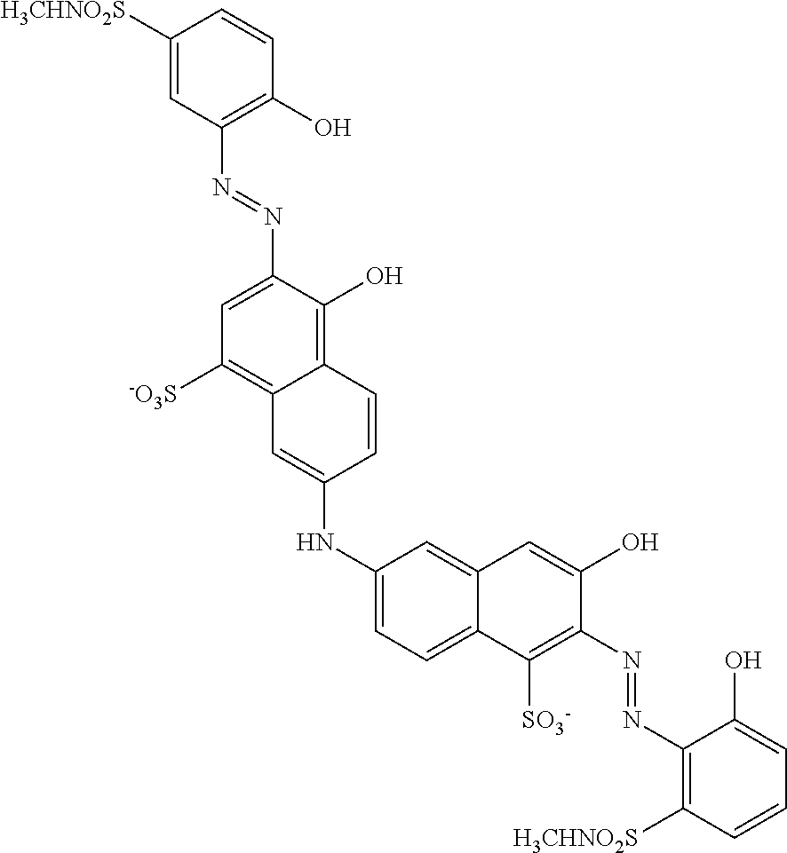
C1([H3CHNO2S])=CC(N=NC2=CC([-O3S])=C3C(=C2O)C=CC(NC2=CC=C4C(=C2)C=C(O)C(N=NC2=C([H3CHNO2S])C=CC=C2O)=C4[SO3-])=C3)=C(O)C=C1
